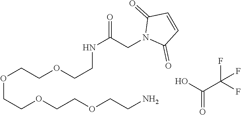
C(=O)(C(F)(F)F)O.O(CCOCCOCCN)CCOCCNC(=O)CN1C(=O)C=CC1=O
